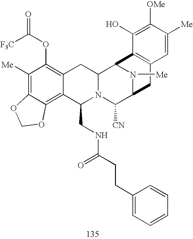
C1([Me])=C2C(=C3C(=C1OC(=O)[F3C])CC1N(C3CNC(CCC3=CC=CC=C3)=O)C([CN])C3N([Me])C1C1=C(C3)C=C([Me])C([OMe])=C1O)OCO2
